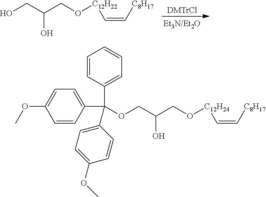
[DMTrCl].OCC(O)CO[C12H22]C=C[C8H17].C1=CC(C(C2=CC=CC=C2)(C2=CC=C(OC)C=C2)OCC(O)CO[C12H24]C=C[C8H17])=CC=C1OC
